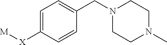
C1=C([X][M])C=CC(CN2CCN(C)CC2)=C1
